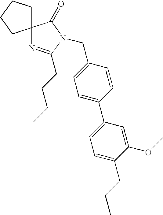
C1=C(CN2C(CCCC)=NC3(C2=O)CCCC3)C=CC(C2=CC=C(CCC)C(OC)=C2)=C1
